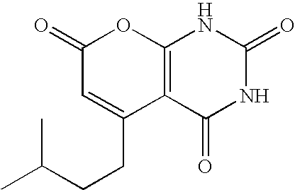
C12=C(C(=O)NC(=O)N1)C(CCC(C)C)=CC(=O)O2
